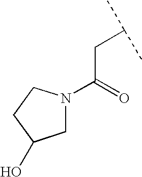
N1(C(=O)CC(C)C)CC(O)CC1
